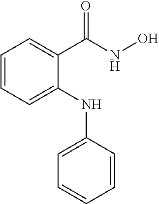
C1=CC=C(NC2=CC=CC=C2)C(C(NO)=O)=C1
